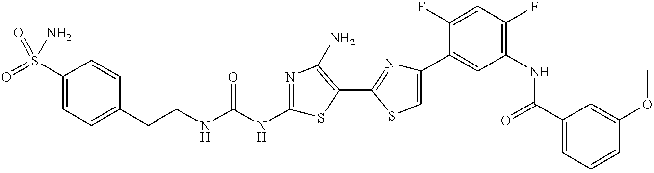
C1(CCNC(NC2=NC(N)=C(C3=NC(C4=CC(NC(C5=CC=CC(OC)=C5)=O)=C(F)C=C4F)=CS3)S2)=O)=CC=C(S(=O)(N)=O)C=C1
